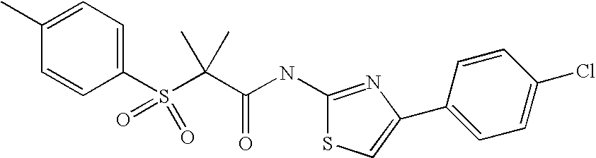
C1(C)=CC=C(S(C(C(NC2=NC(C3=CC=C(Cl)C=C3)=CS2)=O)(C)C)(=O)=O)C=C1
